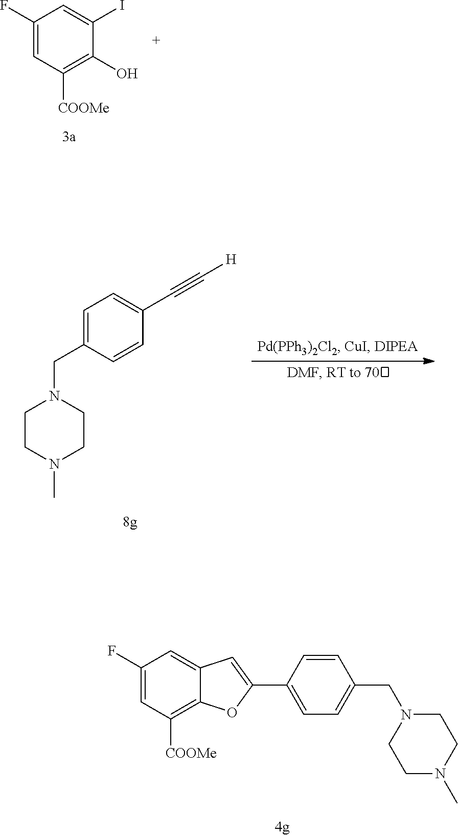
C1(F)=CC([COOMe])=C(O)C(I)=C1.C1(F)=CC([COOMe])=C2C(=C1)C=C(C1=CC=C(CN3CCN(C)CC3)C=C1)O2.N1(CC2=CC=C(C#C[H])C=C2)CCN(C)CC1
